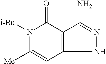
N1([i-Bu])C([Me])=CC2=C(C1=O)C(N)=NN2
